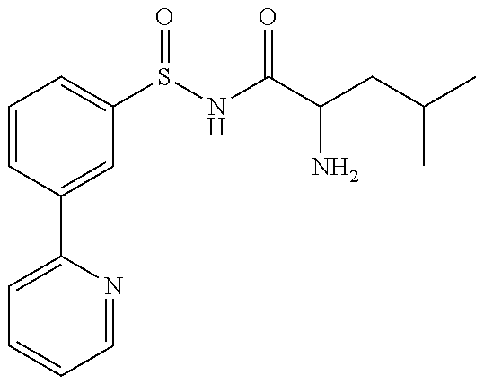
C1=CC(C2=CC=CC=N2)=CC(S(NC(C(CC(C)C)N)=O)=O)=C1
